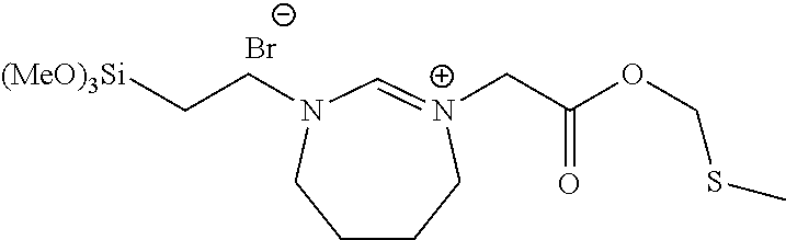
[Br-].C(C(OCSC)=O)[N+]1=CN(CC[(MeO)3Si])CCCC1
